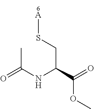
C(C(C(=O)OC)NC(=O)C)S[A]
